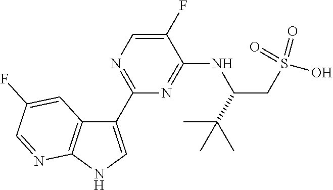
C1(C2=NC=C(F)C(NC(CS(O)(=O)=O)C(C)(C)C)=N2)=CNC2=C1C=C(F)C=N2
